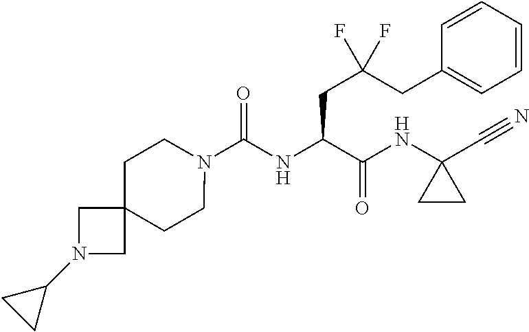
N1(C(NC(C(NC2(C#N)CC2)=O)CC(CC2=CC=CC=C2)(F)F)=O)CCC2(CC1)CN(C1CC1)C2
